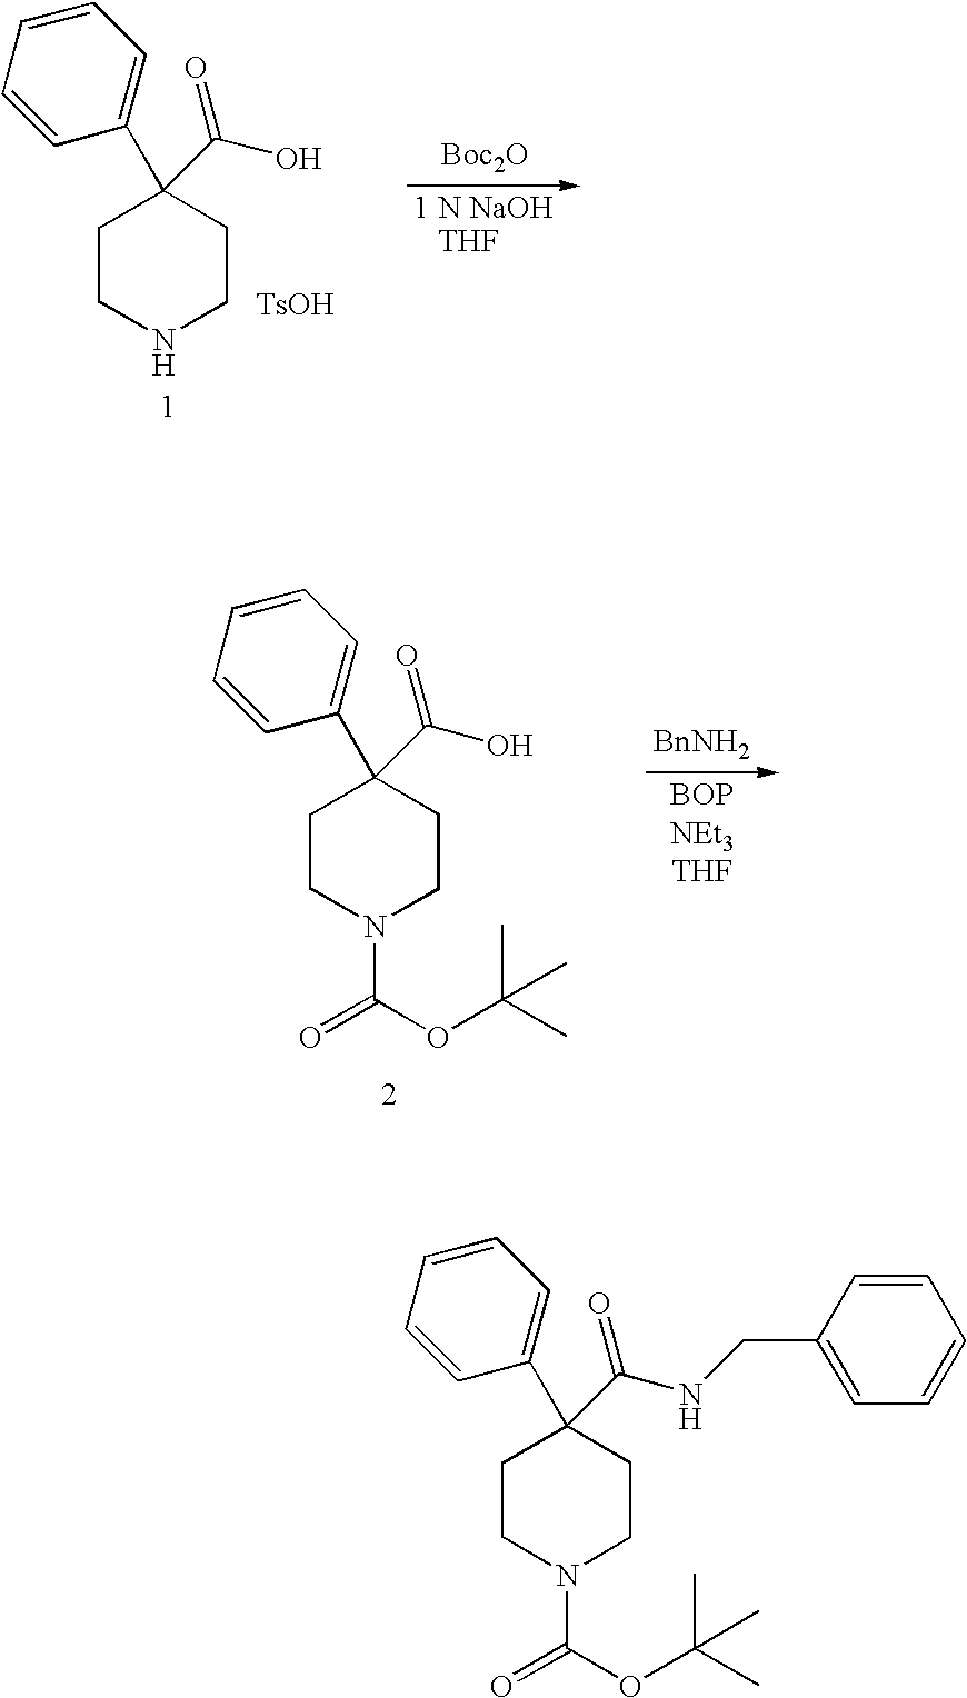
C1CN(C(OC(C)(C)C)=O)CCC1(C1=CC=CC=C1)C(NCC1=CC=CC=C1)=O.C1CNCCC1(C1=CC=CC=C1)C(O)=O.[TsOH].[Boc2O].[BnNH2].C1CN(C(OC(C)(C)C)=O)CCC1(C1=CC=CC=C1)C(O)=O
